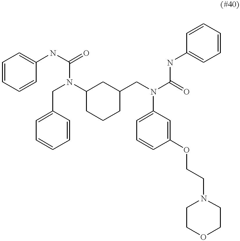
N(C1CC(CN(C2=CC=CC(OCCN3CCOCC3)=C2)C(=O)NC2=CC=CC=C2)CCC1)(CC1=CC=CC=C1)C(=O)NC1=CC=CC=C1
